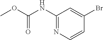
COC(NC1=NC=CC(Br)=C1)=O
